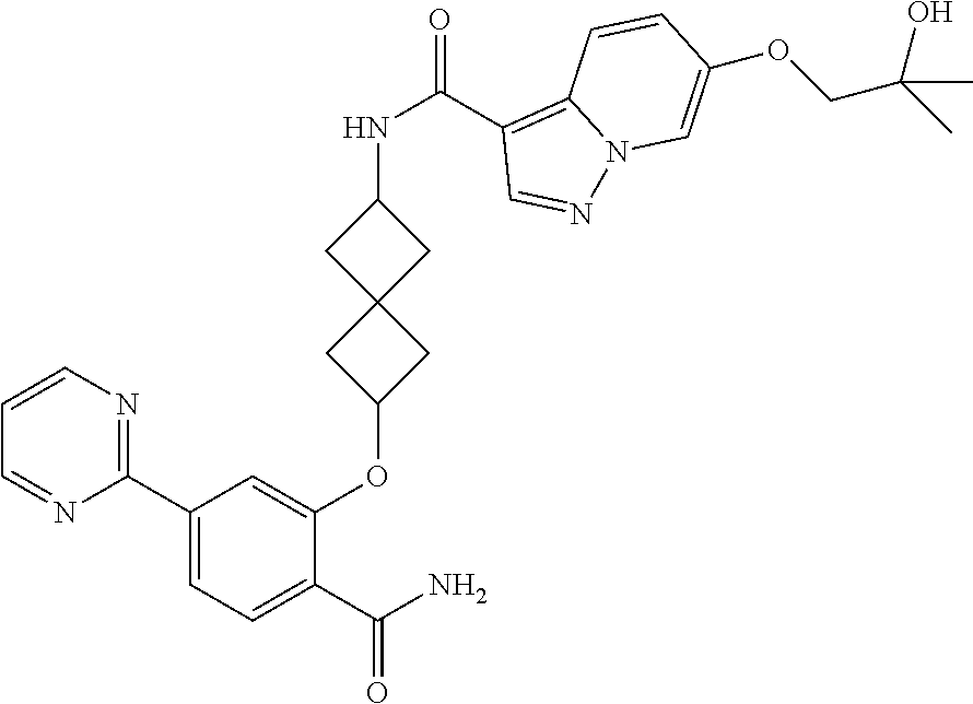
C1(C2=NC=CC=N2)=CC=C(C(N)=O)C(OC2CC3(C2)CC(NC(C2=C4N(N=C2)C=C(OCC(C)(O)C)C=C4)=O)C3)=C1
